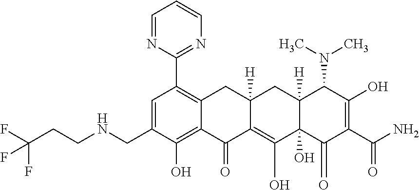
C12=C(O)C(CNCCC(F)(F)F)=CC(C3=NC=CC=N3)=C1CC1([H])C(=C(O)C3(O)C([H])(C1)C(N(C)C)C(O)=C(C(N)=O)C3=O)C2=O
